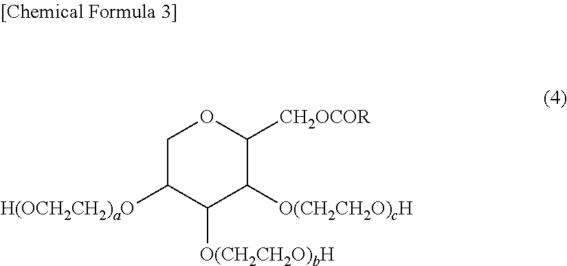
C1C([H(OCH2CH2)aO])C([O(CH2CH2O)bH])C([O(CH2CH2O)cH])C([CH2OCOR])O1
